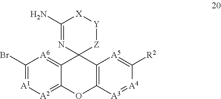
C1(Br)=[A1][A2]=C2C(=[A6]1)C1(C3=C(O2)[A3]=[A4]C([R2])=[A5]3)[Z][Y][X]C(N)=N1
